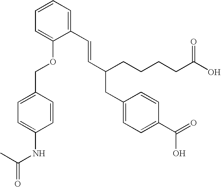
C1(C=CC(CCCCC(O)=O)CC2=CC=C(C(=O)O)C=C2)=CC=CC=C1OCC1=CC=C(NC(C)=O)C=C1
